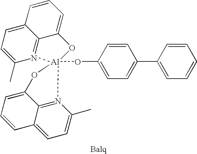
C1(C2=CC=C(O[Al]34(N5=C6C(=CC=C5C)C=CC=C6O3)N3=C5C(=CC=C3C)C=CC=C5O4)C=C2)=CC=CC=C1
